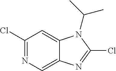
C1(Cl)=NC=C2C(=C1)N(C(C)C)C(Cl)=N2
